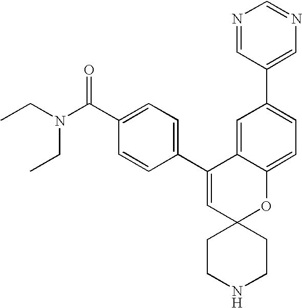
CCN(C(C1=CC=C(C2=CC3(OC4=CC=C(C5=CN=CN=C5)C=C24)CCNCC3)C=C1)=O)CC
